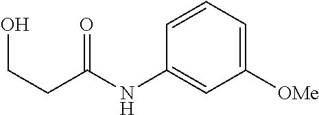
C1([OMe])=CC=CC(NC(CCO)=O)=C1
